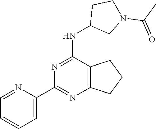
C1=NC(C2=NC3=C(C(NC4CN(C(C)=O)CC4)=N2)CCC3)=CC=C1
